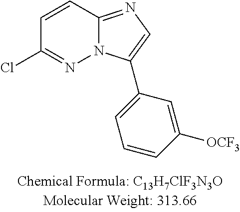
C1=CC([OCF3])=CC(C2=CN=C3N2N=C(Cl)C=C3)=C1
